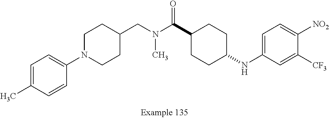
C1=C(C)C=CC(N2CCC(CN(C(C3CCC(NC4=CC=C([NO2])C([CF3])=C4)CC3)=O)C)CC2)=C1
